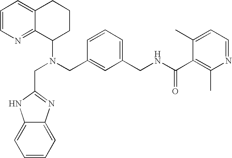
N(CC1=CC(CNC(C2=C(C)N=CC=C2C)=O)=CC=C1)(C1CCCC2=CC=CN=C12)CC1=NC2=CC=CC=C2N1
